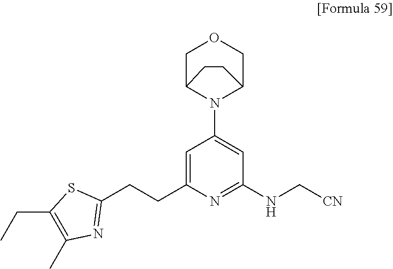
C1=C(CCC2=NC(C)=C(CC)S2)N=C(NC[CN])C=C1N1C2COCC1CC2
